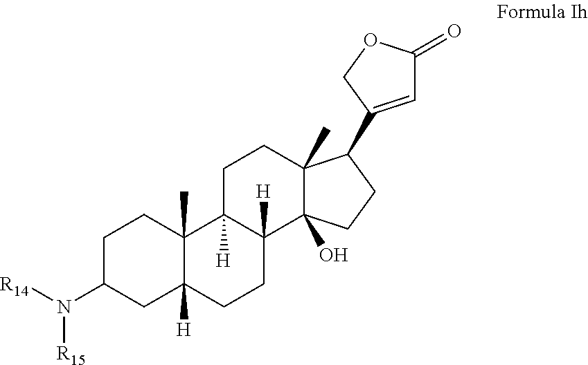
C1C(N([R14])[R15])CC2([H])C(C)(C1)C1([H])C([H])(CC2)C2(O)C(C)(CC1)C(C1=CC(=O)OC1)CC2
